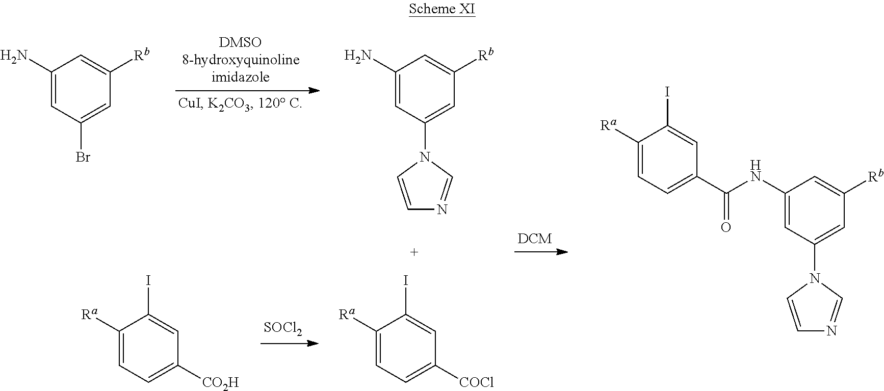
C1(N)=CC(Br)=CC([Rb])=C1.C1(N)=CC(N2C=CN=C2)=CC([Rb])=C1.[SOCl2].C1([Ra])=CC=C([CO2H])C=C1I.C1([Ra])=CC=C([COCl])C=C1I.C1(NC(=O)C2=CC=C([Ra])C(I)=C2)=CC(N2C=CN=C2)=CC([Rb])=C1
